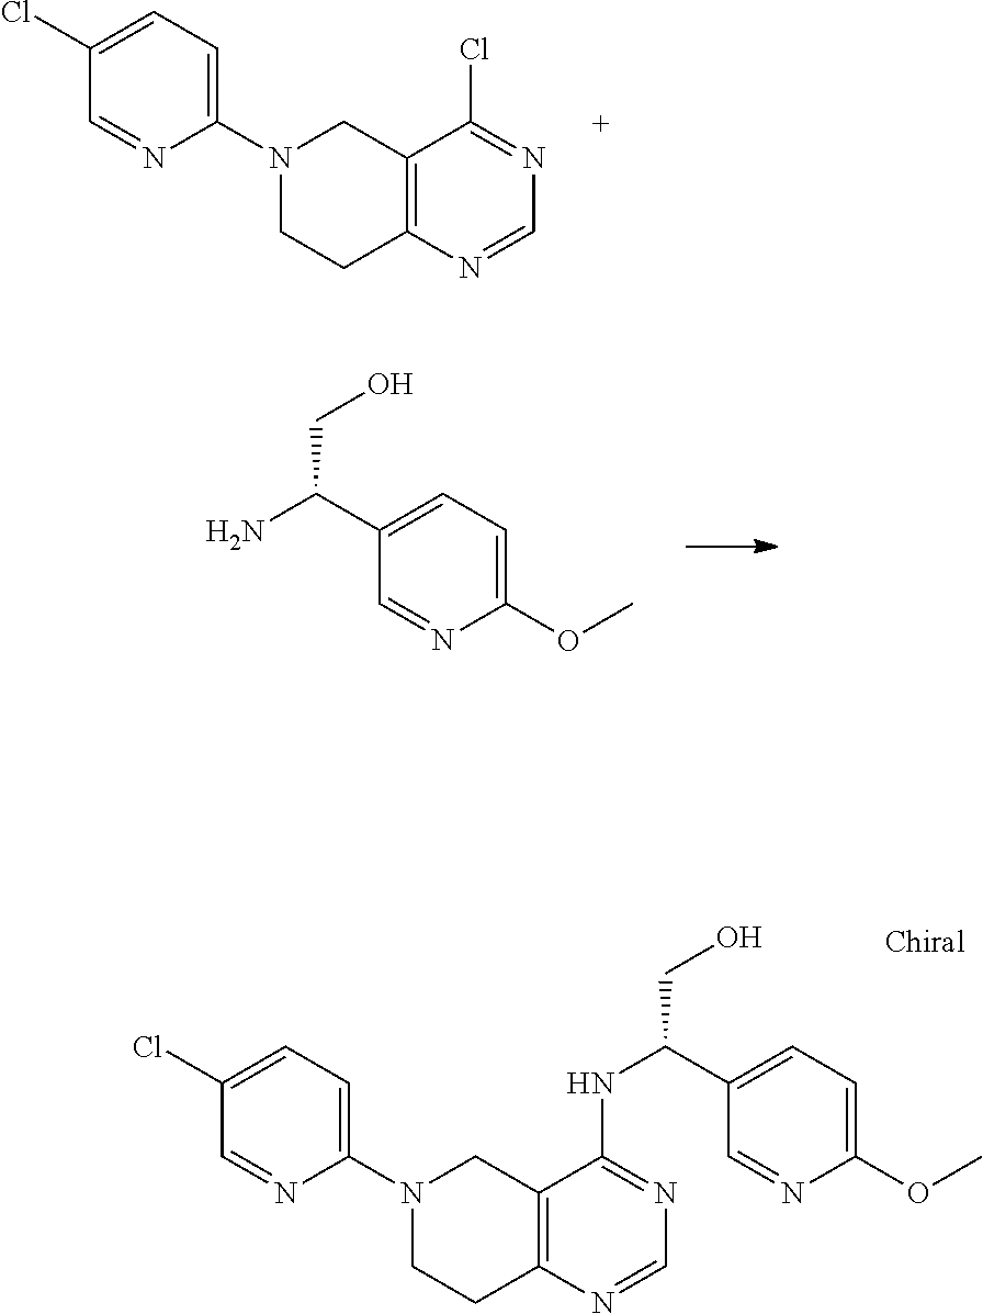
C1(N2CCC3=C(C2)C(Cl)=NC=N3)=CC=C(Cl)C=N1.C1(C(N)CO)=CC=C(OC)N=C1.C1(N2CCC3=C(C2)C(NC(C2=CC=C(OC)N=C2)CO)=NC=N3)=CC=C(Cl)C=N1
